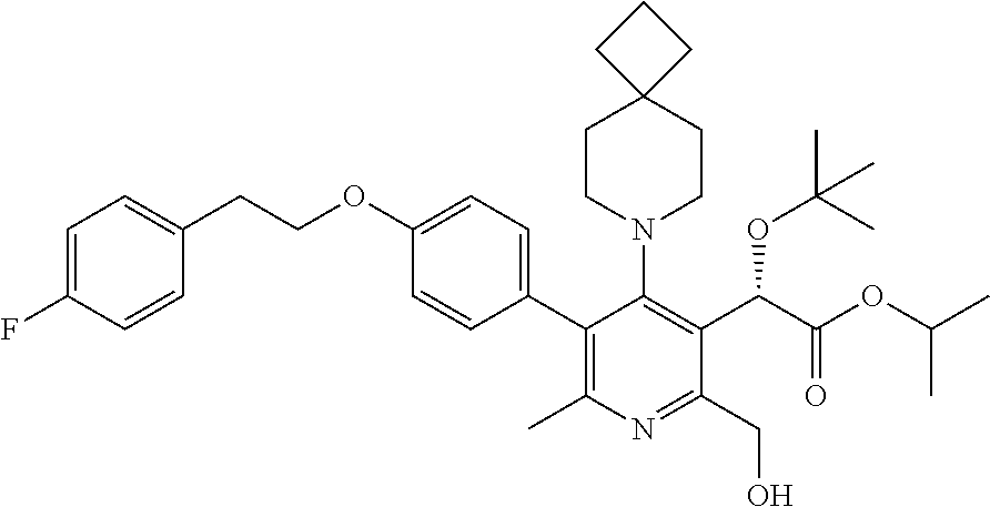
C1=C(F)C=CC(CCOC2=CC=C(C3=C(C)N=C(CO)C(C(C(OC(C)C)=O)OC(C)(C)C)=C3N3CCC4(CC3)CCC4)C=C2)=C1
